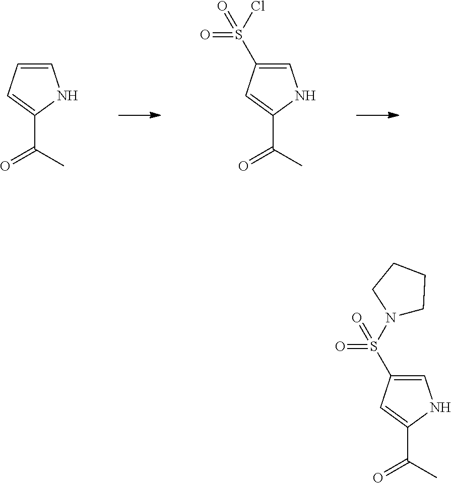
C1=CC=C(C(=O)C)N1.C1=C(S(Cl)(=O)=O)C=C(C(C)=O)N1.C1=C(S(N2CCCC2)(=O)=O)C=C(C(C)=O)N1
